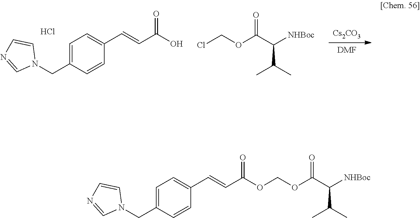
[Cs2CO3].[DMF].N1(CC2=CC=C(C=CC(=O)O)C=C2)C=CN=C1.ClCOC(C([NHBoc])C(C)C)=O.Cl.N1(CC2=CC=C(C=CC(=O)OCOC(=O)C([NHBoc])C(C)C)C=C2)C=CN=C1
